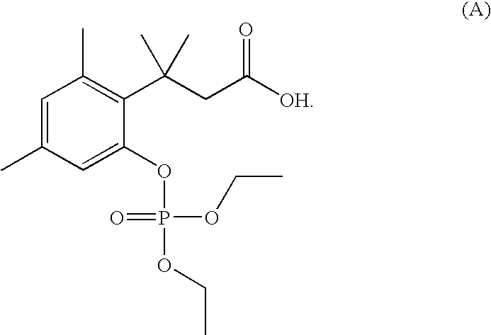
C1=C(C)C=C(OP(=O)(OCC)OCC)C(C(CC([OH])=O)(C)C)=C1C
